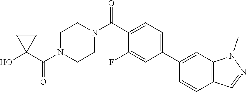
OC1(C(N2CCN(C(=O)C3=CC=C(C4=CC5=C(C=C4)C=NN5C)C=C3F)CC2)=O)CC1
